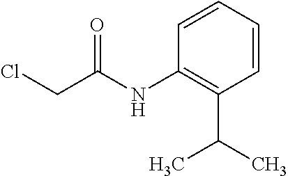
C1=CC=CC(NC(CCl)=O)=C1C(C)C
